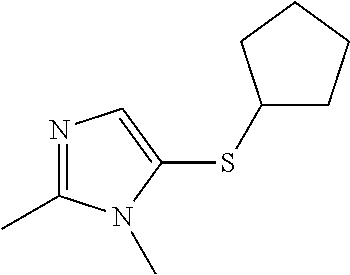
N1=C(C)N(C)C(SC2CCCC2)=C1
